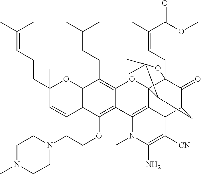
C12=C(C=CC(CCC=C(C)C)(C)O1)C(OCCN1CCN(C)CC1)=C1C(=C2CC=C(C)C)OC23C4(CC=C(C)C(OC)=O)C(=O)C(CC2C(C)(C)O4)C2C3=C1N(C)C(N)=C2[CN]
